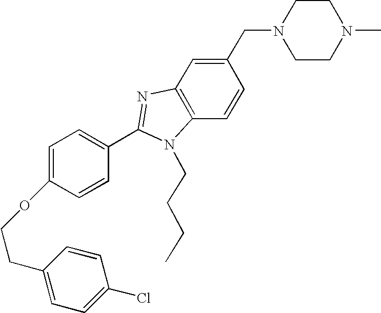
C12=C(N(CCCC)C(C3=CC=C(OCCC4=CC=C(Cl)C=C4)C=C3)=N1)C=CC(CN1CCN(C)CC1)=C2
